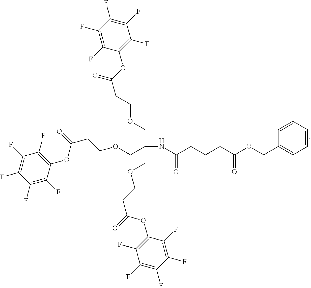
C1(F)=C(F)C(F)=C(F)C(F)=C1OC(CCOCC(NC(CCCC(OCC1=CC=CC=C1)=O)=O)(COCCC(=O)OC1=C(F)C(F)=C(F)C(F)=C1F)COCCC(=O)OC1=C(F)C(F)=C(F)C(F)=C1F)=O
